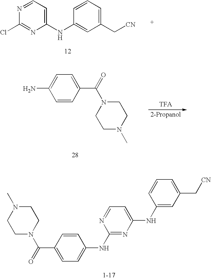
N1=CC=C(NC2=CC(C[CN])=CC=C2)N=C1Cl.C1=CC(C(=O)N2CCN(C)CC2)=CC=C1N.CN1CCN(C(=O)C2=CC=C(NC3=NC(NC4=CC(C[CN])=CC=C4)=CC=N3)C=C2)CC1
